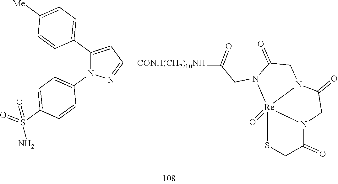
[CONH(CH2)10NH](C(=O)CN1C(=O)CN2C(=O)CN3C(=O)CS[Re]231=O)C1=NN(C2=CC=C(S(=O)(=O)N)C=C2)C(C2=CC=C([Me])C=C2)=C1
